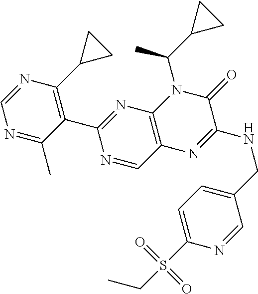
N1=C(C)C(C2=NC3=C(C=N2)N=C(NCC2=CC=C(S(CC)(=O)=O)N=C2)C(=O)N3C(C2CC2)C)=C(C2CC2)N=C1
